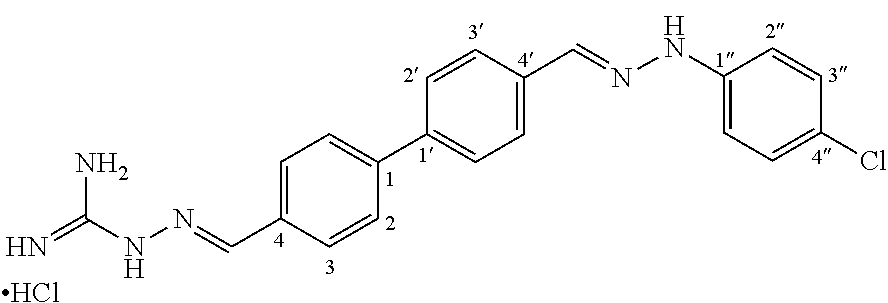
Cl.C1=C(C=NNC(=N)N)C=CC(C2=CC=C(C=NNC3=CC=C(Cl)C=C3)C=C2)=C1
